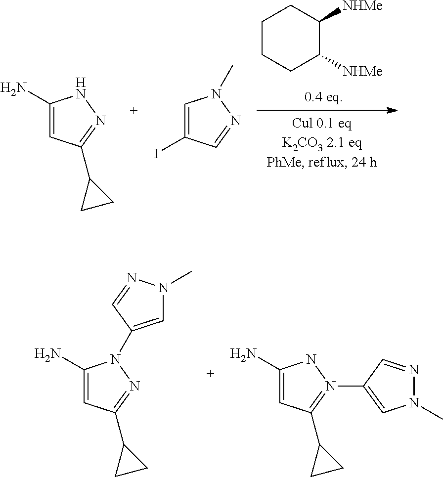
C1=C(I)C=NN1C.C1CCC([NHMe])C([NHMe])C1.C1(N)=CC(C2CC2)=NN1.C1(N)=CC(C2CC2)=NN1C1=CN(C)N=C1.C1(N)=CC(C2CC2)=N(C2=CN(C)N=C2)N1
